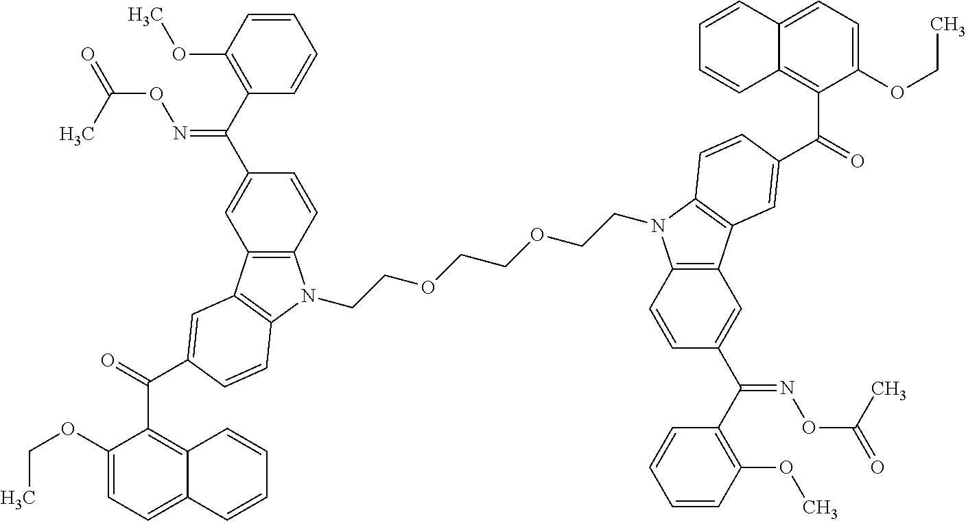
C1(OCC)=CC=C2C(=C1C(=O)C1=CC3=C(N(CCOCCOCCN4C5=C(C=C(C(=NOC(=O)C)C6=C(OC)C=CC=C6)C=C5)C5=C4C=CC(C(C4=C6C(=CC=C4OCC)C=CC=C6)=O)=C5)C4=C3C=C(C(=NOC(C)=O)C3=C(OC)C=CC=C3)C=C4)C=C1)C=CC=C2
